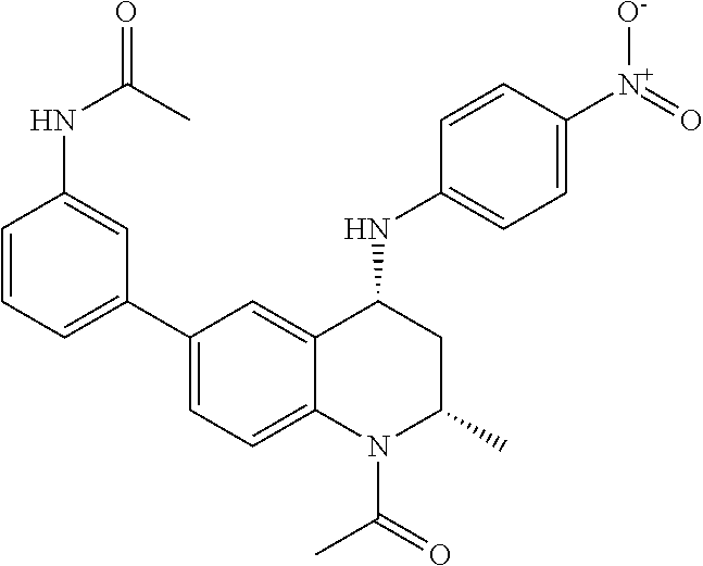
C1(NC2CC(C)N(C(C)=O)C3=CC=C(C4=CC=CC(NC(=O)C)=C4)C=C23)=CC=C([N+](=O)[O-])C=C1
